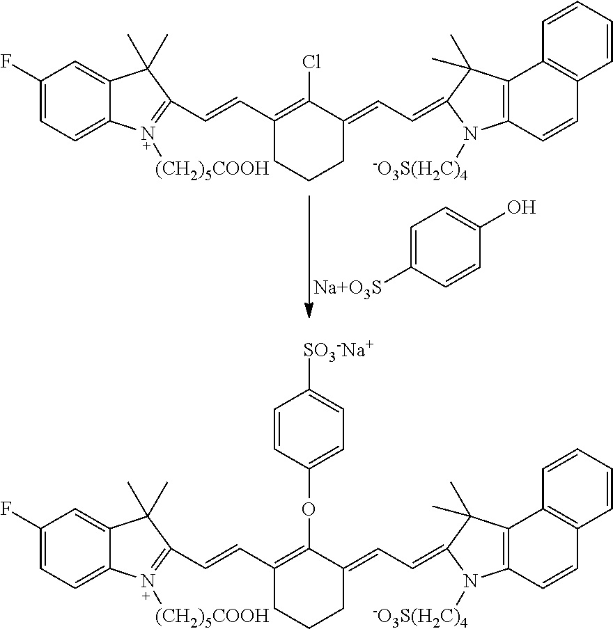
C1=C([Na+O3S])C=CC(O)=C1.C1(C=CC2=N([(CH2)5COOH])C3=CC=C(F)C=C3C2(C)C)=C(Cl)C(=CC=C2N([-O3S(H2C)4])C3=C(C4=C(C=C3)C=CC=C4)C2(C)C)CCC1.C1(C=CC2=N([(CH2)5COOH])C3=CC=C(F)C=C3C2(C)C)=C(OC2=CC=C([SO3-Na+])C=C2)C(=CC=C2N([-O3S(H2C)4])C3=C(C4=C(C=C3)C=CC=C4)C2(C)C)CCC1
